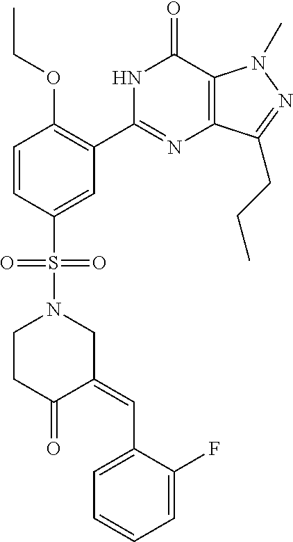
C1=CC(S(N2CCC(=O)C(=CC3=CC=CC=C3F)C2)(=O)=O)=CC(C2=NC3=C(C(=O)N2)N(C)N=C3CCC)=C1OCC
